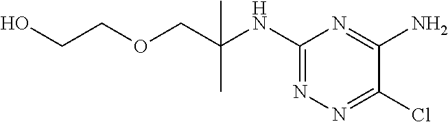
OCCOCC(NC1=NN=C(Cl)C(N)=N1)(C)C
